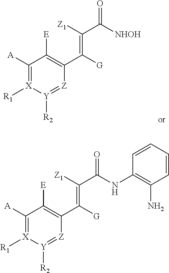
C1([A])=[X]([R1])[Y]([R2])=[Z]C(C([G])=C([Z1])C([NHOH])=O)=C1[E].C1([A])=[X]([R1])[Y]([R2])=[Z]C(C([G])=C([Z1])C(NC2=C(N)C=CC=C2)=O)=C1[E]
